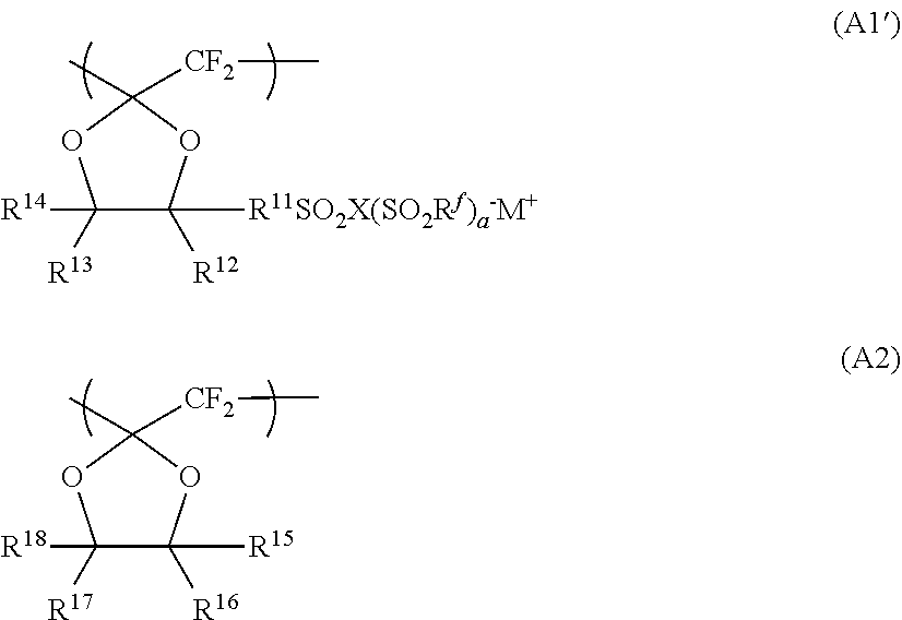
C1([R14])([R13])C([R11SO2X(SO2Rf)a-M+])([R12])OC(C)([CF2]C)O1.C1([R18])([R17])C([R15])([R16])OC(C)([CF2]C)O1
